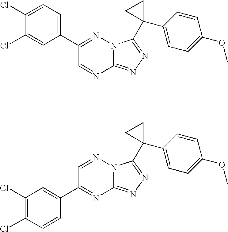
C12=NN=C(C3(C4=CC=C(OC)C=C4)CC3)N1N=C(C1=CC=C(Cl)C(Cl)=C1)C=N2.C12=NN=C(C3(C4=CC=C(OC)C=C4)CC3)N1N=CC(C1=CC(Cl)=C(Cl)C=C1)=N2
